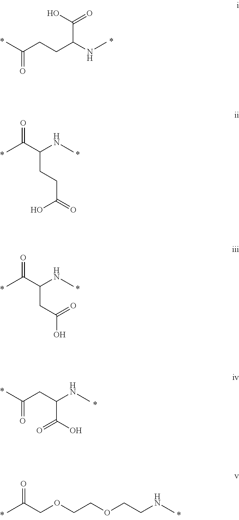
OC(=O)C(NC)CCC(C)=O.O=C(C(NC)CCC(=O)O)C.O=C(C(NC)CC(O)=O)C.N(C)C(CC(C)=O)C(O)=O.O=C(COCCOCCNC)C
